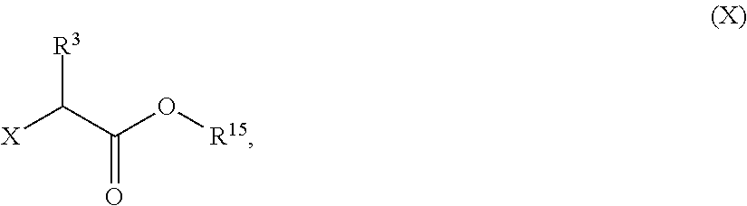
[X]C(C(O[R15])=O)[R3]
